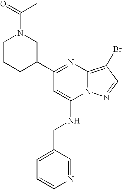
C1(C2=NC3=C(Br)C=NN3C(NCC3=CC=CN=C3)=C2)CN(C(C)=O)CCC1
